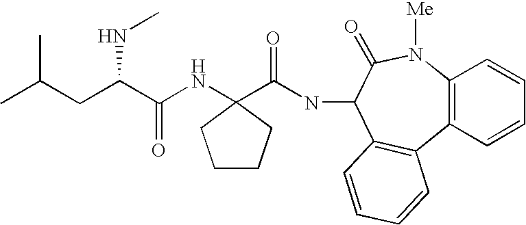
C12=C(N([Me])C(=O)C(NC(=O)C3(NC(C(CC(C)C)NC)=O)CCCC3)C3=C1C=CC=C3)C=CC=C2
